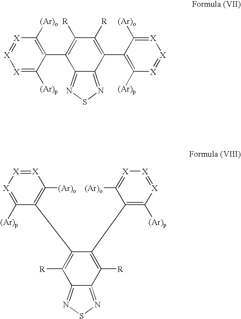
C1(C2=C([(Ar)o])[X]=[X][X]=C2[(Ar)p])=C([R])C([R])=C(C2=C([(Ar)p])[X]=[X][X]=C2[(Ar)o])C2=NSN=C12.C1([R])=C(C2=C([(Ar)o])[X]=[X][X]=C2[(Ar)p])C(C2=C([(Ar)p])[X]=[X][X]=C2[(Ar)o])=C([R])C2=NSN=C12
